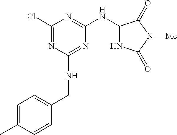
ClC1=NC(NCC2=CC=C(C)C=C2)=NC(NC2NC(=O)N([Me])C2=O)=N1
